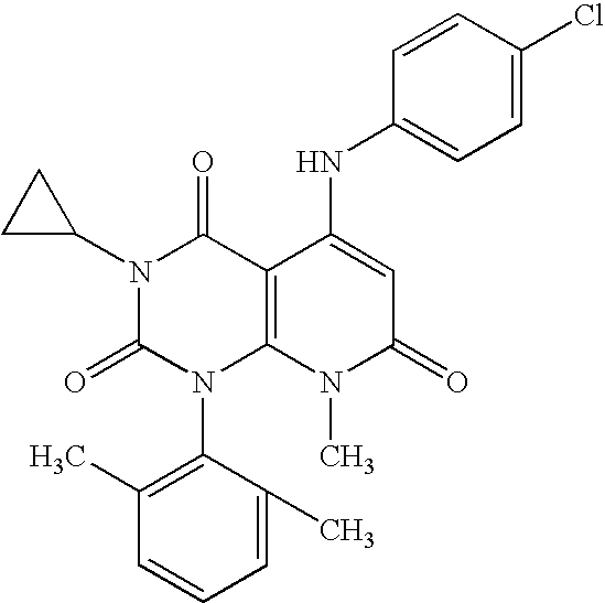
N1(C2CC2)C(=O)N(C2=C(C)C=CC=C2C)C2=C(C1=O)C(NC1=CC=C(Cl)C=C1)=CC(=O)N2C
